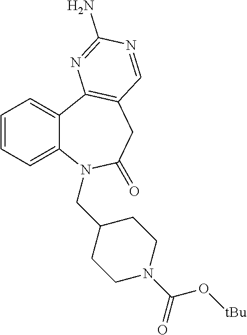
C1=CC=C2C(=C1)C1=C(CC(=O)N2CC2CCN(C(=O)O[tBu])CC2)C=NC(N)=N1
